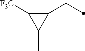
C1(CC)C([F3C])C1C
